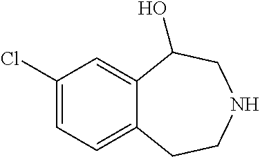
C1(Cl)=CC=C2C(=C1)C(O)CNCC2
